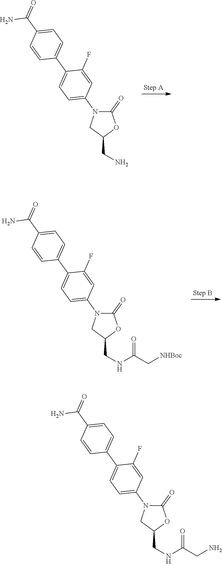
C1(=O)N(C2=CC=C(C3=CC=C(C(=O)N)C=C3)C(F)=C2)CC(CN)O1.C1(=O)N(C2=CC=C(C3=CC=C(C(=O)N)C=C3)C(F)=C2)CC(CNC(C[NHBoc])=O)O1.C1(=O)N(C2=CC=C(C3=CC=C(C(=O)N)C=C3)C(F)=C2)CC(CNC(CN)=O)O1
